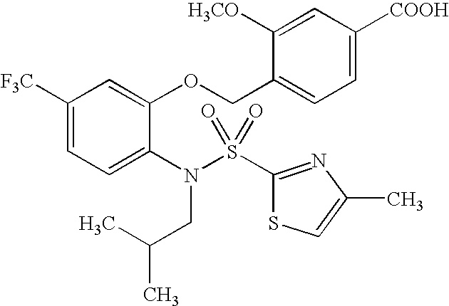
C1([CF3])=CC=C(N(S(=O)(=O)C2=NC(C)=CS2)CC(C)C)C(OCC2=CC=C([COOH])C=C2[OCH3])=C1
